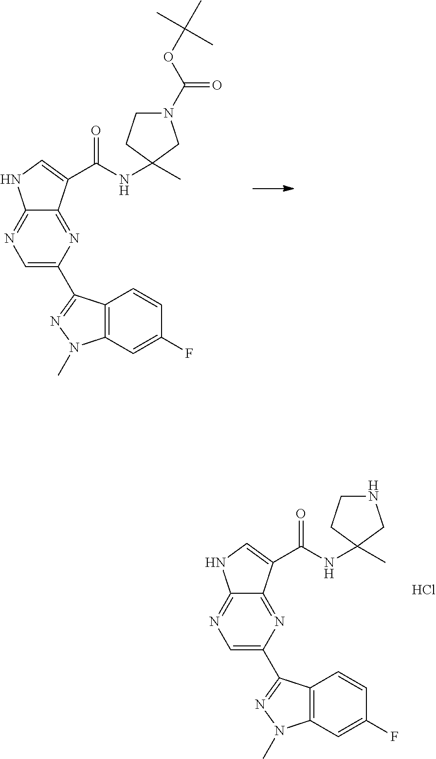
C1=C(C2=NN(C)C3=C2C=CC(F)=C3)N=C2C(=N1)NC=C2C(NC1(C)CN(C(OC(C)(C)C)=O)CC1)=O.C1=C(C2=NN(C)C3=C2C=CC(F)=C3)N=C2C(=N1)NC=C2C(NC1(C)CNCC1)=O.Cl
